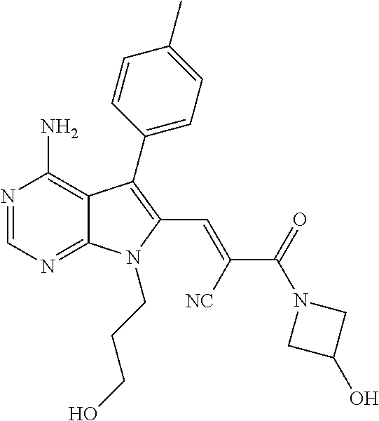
N1=CN=C2C(=C1N)C(C1=CC=C(C)C=C1)=C(C=C(C(=O)N1CC(O)C1)[NC])N2CCCO
